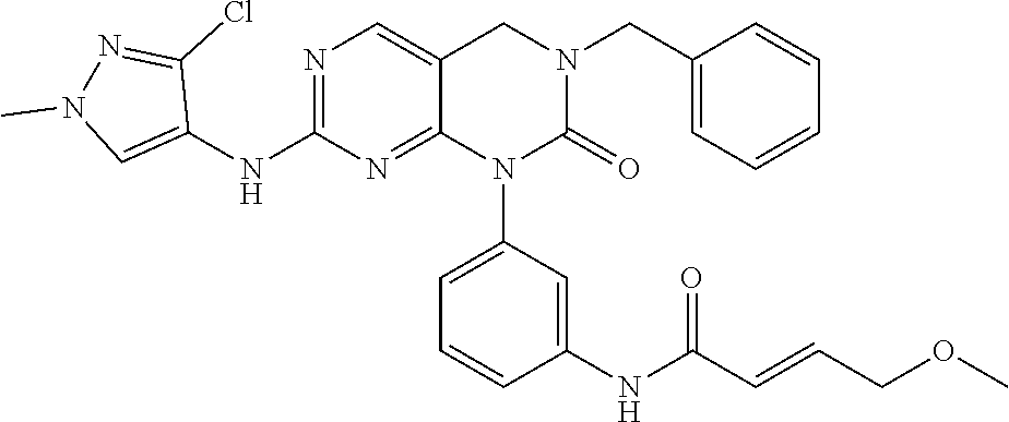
C1=CC(CN2CC3=CN=C(NC4=CN(C)N=C4Cl)N=C3N(C3=CC=CC(NC(C=CCOC)=O)=C3)C2=O)=CC=C1
